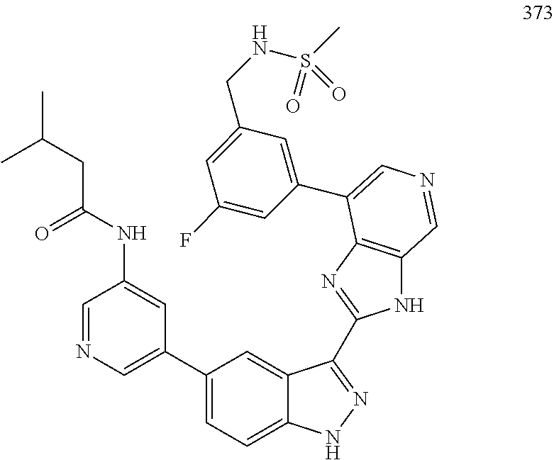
C1=NC=C(C2=CC=C3C(=C2)C(C2=NC4=C(N2)C=NC=C4C2=CC(CNS(C)(=O)=O)=CC(F)=C2)=NN3)C=C1NC(=O)CC(C)C
